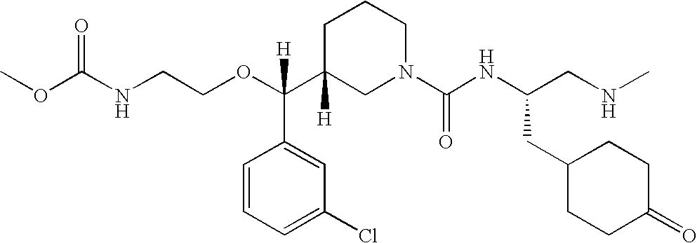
O=C(NCCOC(C1([H])CN(C(NC(CNC)CC2CCC(=O)CC2)=O)CCC1)(C1=CC(Cl)=CC=C1)[H])OC
